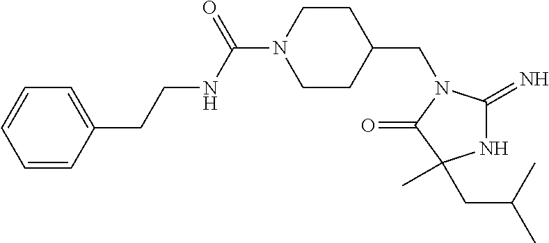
C1(CCNC(=O)N2CCC(CN3C(=O)C(C)(CC(C)C)NC3=N)CC2)=CC=CC=C1
